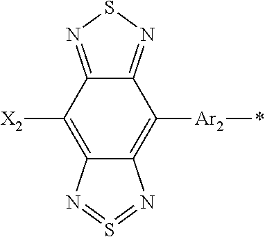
C1([Ar2]*)=C2C(=C([X2])C3=NSN=C13)N=S=N2
